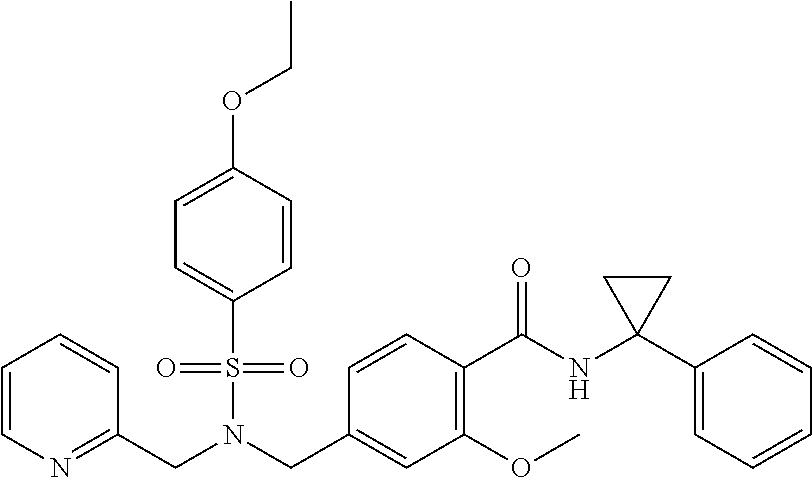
N(S(C1=CC=C(OCC)C=C1)(=O)=O)(CC1=CC(OC)=C(C(NC2(C3=CC=CC=C3)CC2)=O)C=C1)CC1=NC=CC=C1
